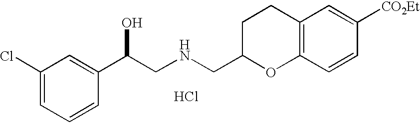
C12=C(C=CC([CO2Et])=C1)OC(CNCC(C1=CC(Cl)=CC=C1)O)CC2.Cl
